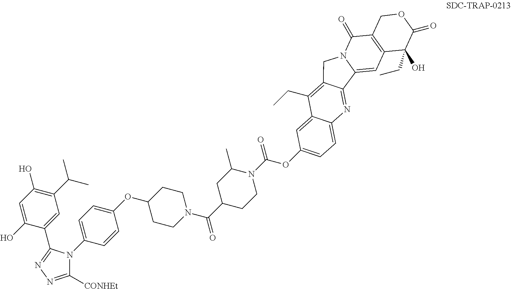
C1([CONHEt])=NN=C(C2=CC(C(C)C)=C(O)C=C2O)N1C1=CC=C(OC2CCN(C(C3CCN(C(=O)OC4=CC=C5C(=C4)C(CC)=C4C(=N5)C5=CC6=C(C(=O)N5C4)COC(=O)C6(O)CC)C(C)C3)=O)CC2)C=C1
